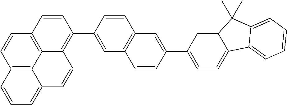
C12=C3C4=C(C=C1)C=CC(C1=CC5=C(C=C1)C=C(C1=CC=C6C(=C1)C(C)(C)C1=CC=CC=C61)C=C5)=C4C=CC3=CC=C2
